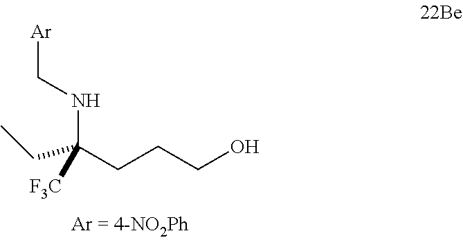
C(C(CCCO)(NC[Ar])[F3C])C
